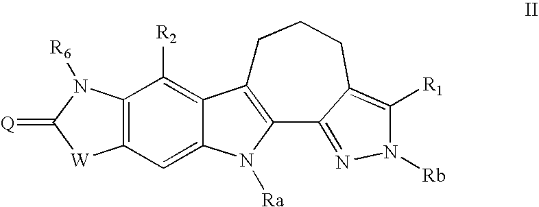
C12=C(C=C3C(=C1[R2])C1=C(N3[Ra])C3=NN([Rb])C([R1])=C3CCC1)[W]C(=[Q])N2[R6]
